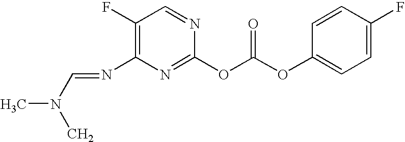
C1(F)=C(N=CN(C)C)N=C(OC(OC2=CC=C(F)C=C2)=O)N=C1
